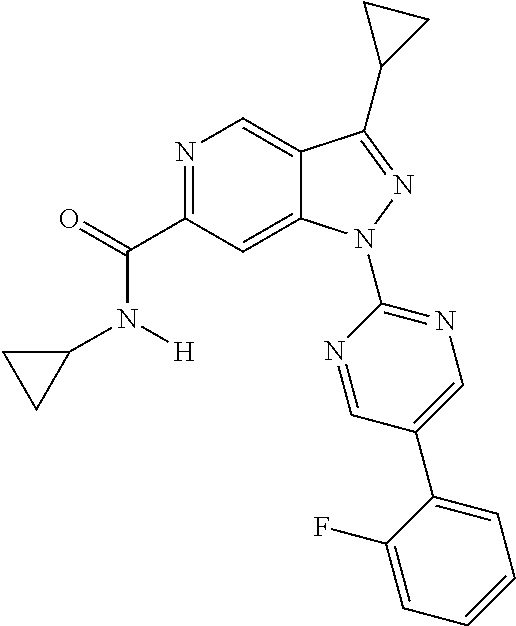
C12=CN=C(C(N([H])C3CC3)=O)C=C1N(C1=NC=C(C3=CC=CC=C3F)C=N1)N=C2C1CC1
